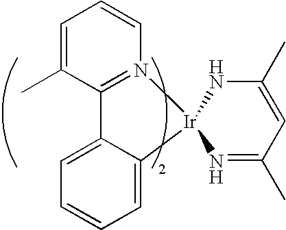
C1=C(C)C2=N(C=C1)[Ir]1(C3=CC=CC=C23)N=C(C)C=C(C)N1
